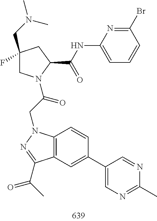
C1(F)(CN(C)C)CN(C(CN2C3=C(C=C(C4=CN=C(C)N=C4)C=C3)C(C(C)=O)=N2)=O)C(C(NC2=CC=CC(Br)=N2)=O)C1
